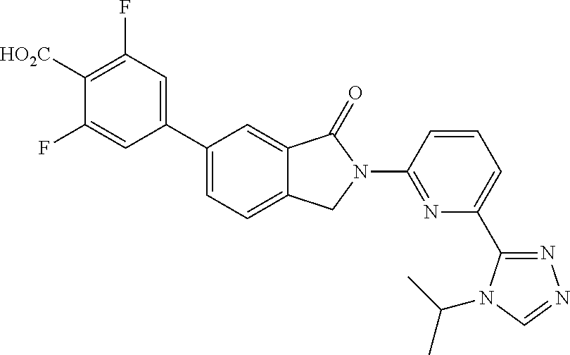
C1([HO2C])=C(F)C=C(C2=CC=C3C(=C2)C(=O)N(C2=NC(C4=NN=CN4C(C)C)=CC=C2)C3)C=C1F
